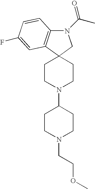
N1(C(C)=O)C2=C(C3(C1)CCN(C1CCN(CCOC)CC1)CC3)C=C(F)C=C2
